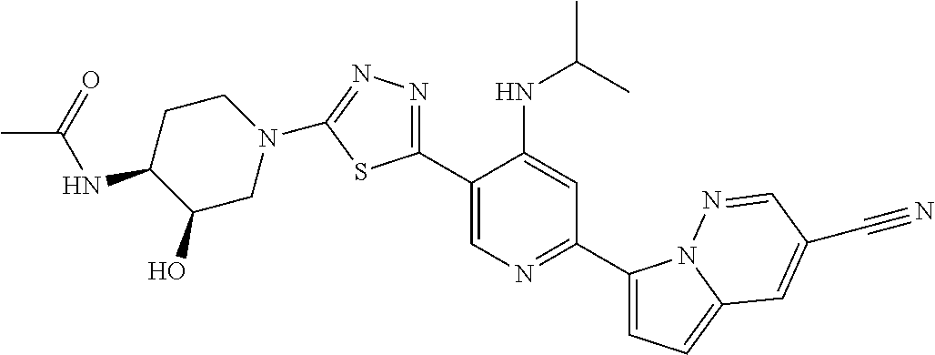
C1(C2=CN=C(C3=CC=C4N3N=CC(C#N)=C4)C=C2NC(C)C)=NN=C(N2CCC(NC(C)=O)C(O)C2)S1
